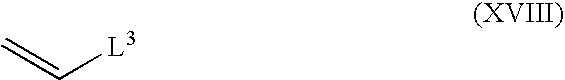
C=C[L3]
